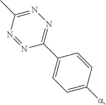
CC1=NN=C(C2=CC=C([a])C=C2)N=N1
